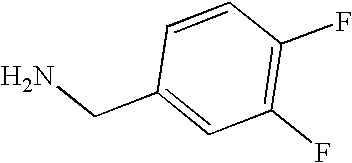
C1(F)=C(F)C=CC(CN)=C1
